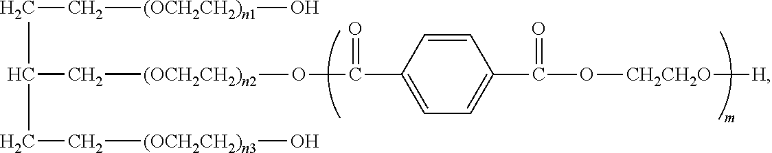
C(C[(OCH2CH2)n1]O)C(CC[(OCH2CH2)n3]O)C[(OCH2CH2)n2]OC(C1=CC=C(C(O[CH2CH2O][H])=O)C=C1)=O
